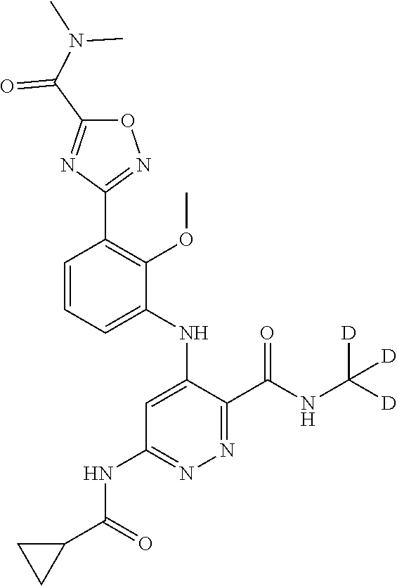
C1=CC=C(NC2=CC(NC(C3CC3)=O)=NN=C2C(NC([D])([D])[D])=O)C(OC)=C1C1=NOC(C(N(C)C)=O)=N1
